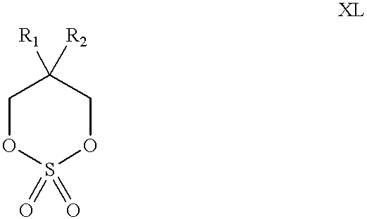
O1S(=O)(=O)OCC([R2])([R1])C1
